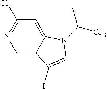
C1=C2C(=CN=C1Cl)C(I)=CN2C(C)[CF3]
